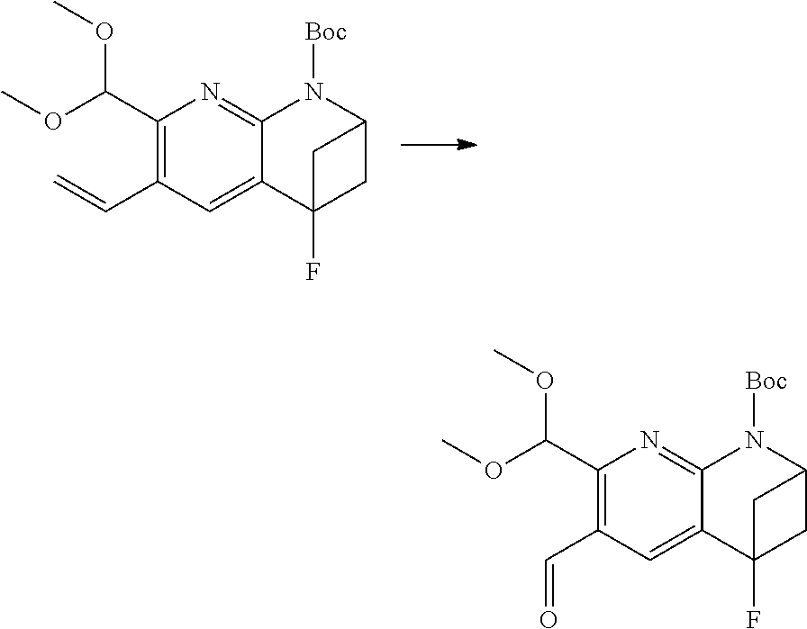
C1(C(OC)OC)=C(C=C)C=C2C(=N1)N([Boc])C1CC2(F)C1.C1(C(OC)OC)=C(C=O)C=C2C(=N1)N([Boc])C1CC2(F)C1
